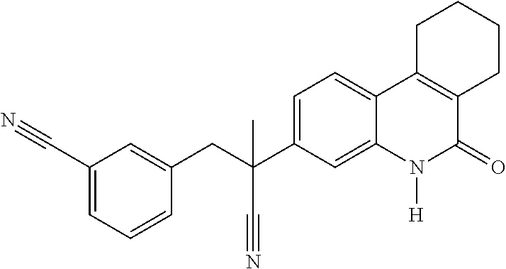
C1(C#N)=CC=CC(CC(C2=CC=C3C(=C2)N([H])C(=O)C2=C3CCCC2)(C#N)C)=C1
